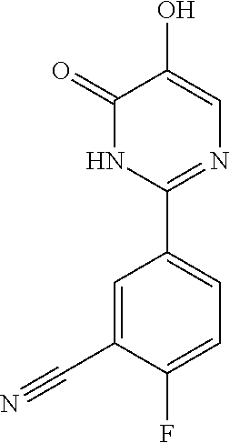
C1(C2=CC=C(F)C(C#N)=C2)=NC=C(O)C(=O)N1
